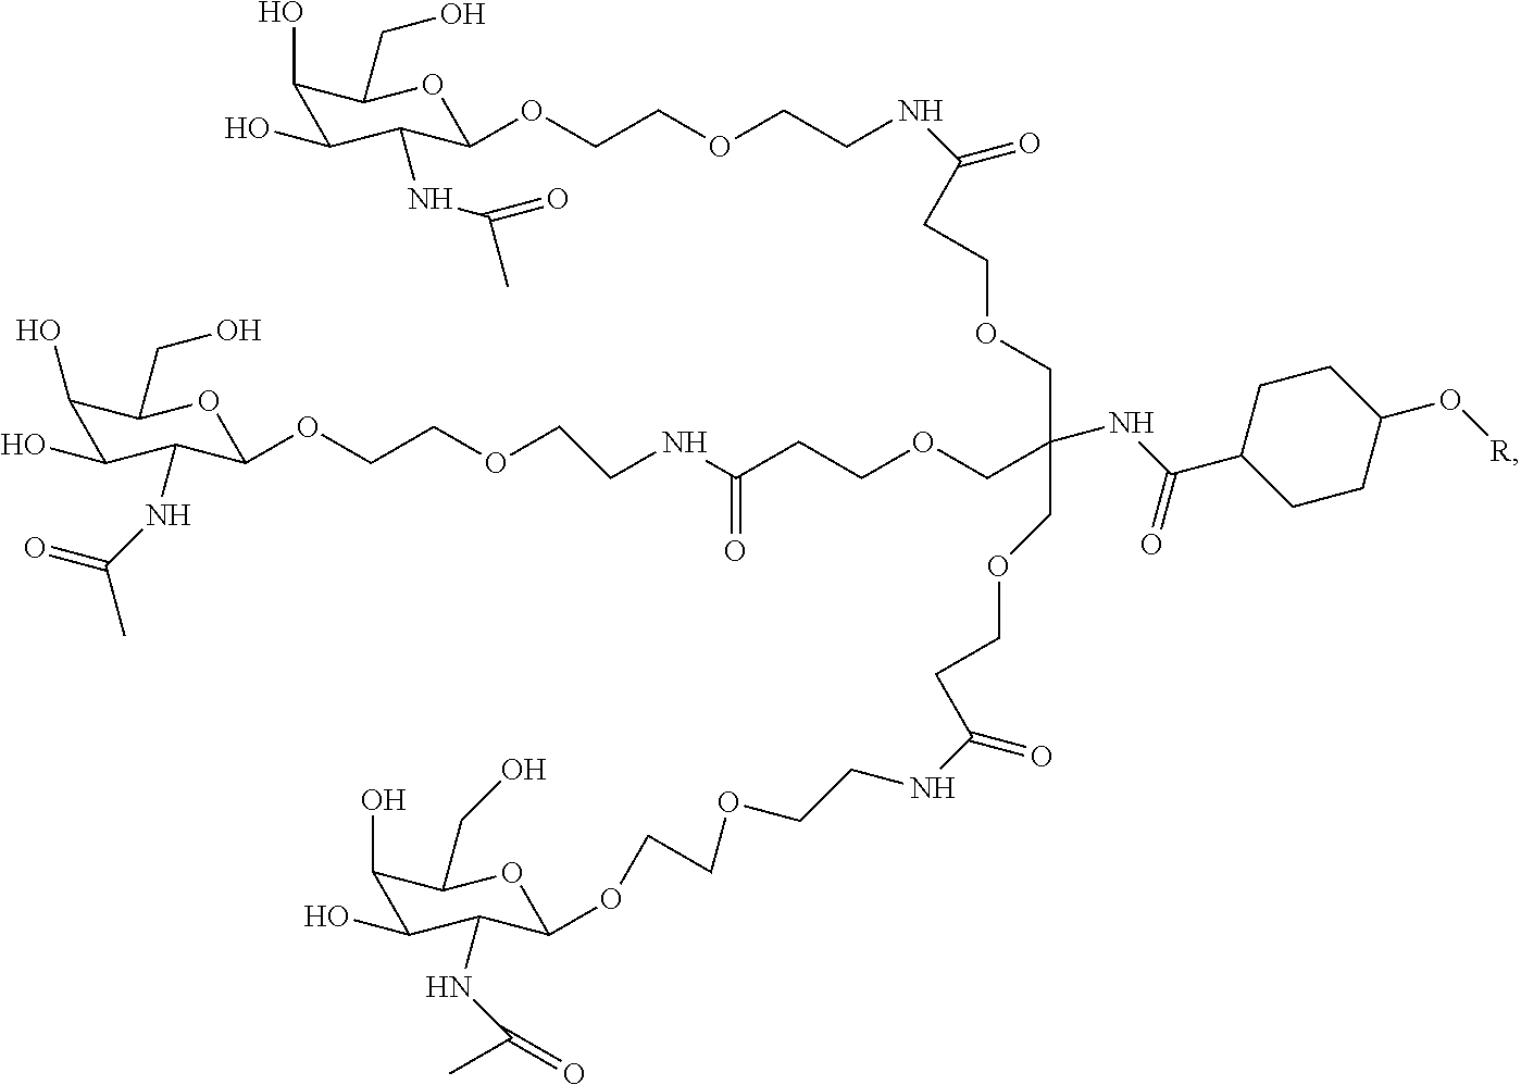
C1(O)C(O)C(NC(=O)C)C(OCCOCCNC(=O)CCOCC(NC(C2CCC(O[R])CC2)=O)(COCCC(=O)NCCOCCOC2C(NC(C)=O)C(O)C(O)C(CO)O2)COCCC(NCCOCCOC2C(NC(C)=O)C(O)C(O)C(CO)O2)=O)OC1CO
